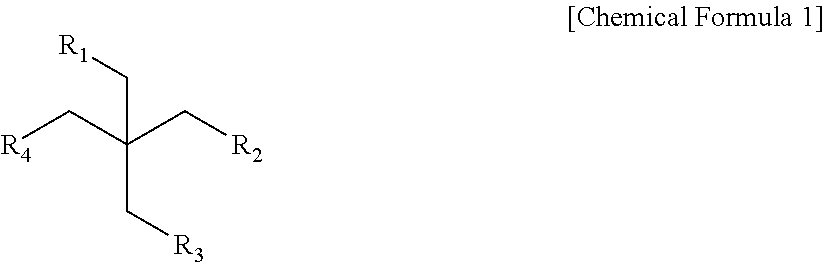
C(C[R3])(C[R4])(C[R1])C[R2]
